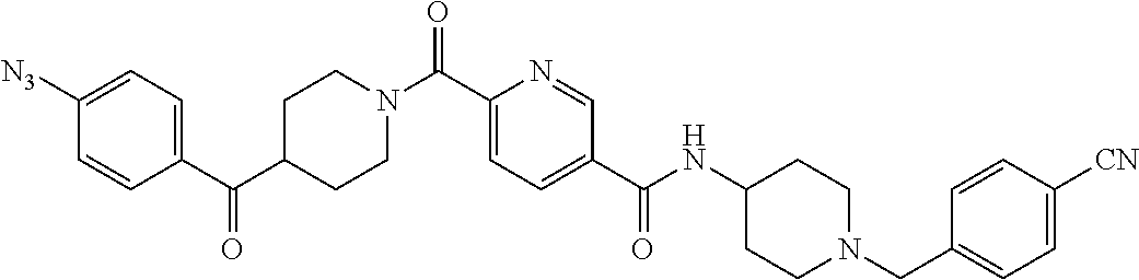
C1=CC(C(C2CCN(C(C3=CC=C(C(NC4CCN(CC5=CC=C([CN])C=C5)CC4)=O)C=N3)=O)CC2)=O)=CC=C1[N3]
